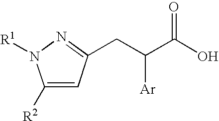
C1([R2])=CC(CC(C(O)=O)[Ar])=NN1[R1]
